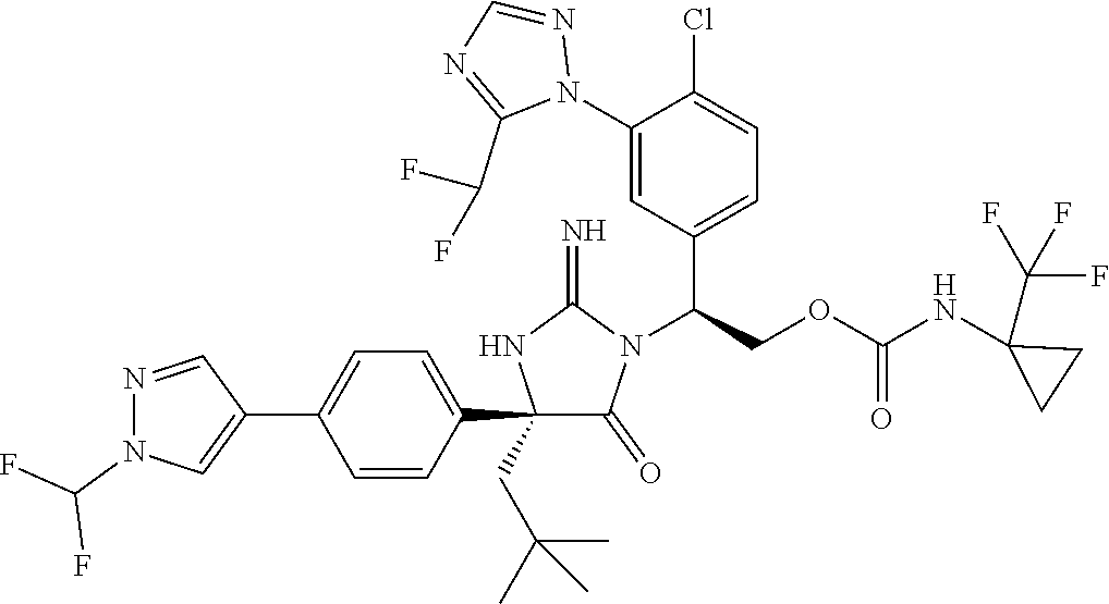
C1(C2=CC=C(C3=CN(C(F)F)N=C3)C=C2)(CC(C)(C)C)C(=O)N(C(COC(NC2(C(F)(F)F)CC2)=O)C2=CC=C(Cl)C(N3N=CN=C3C(F)F)=C2)C(=N)N1
